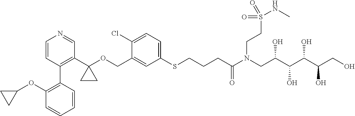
C1=C(COC2(C3=C(C4=C(OC5CC5)C=CC=C4)C=CN=C3)CC2)C(Cl)=CC=C1SCCCC(N(CC(C(C(C(CO)O)O)O)O)CCS(NC)(=O)=O)=O
